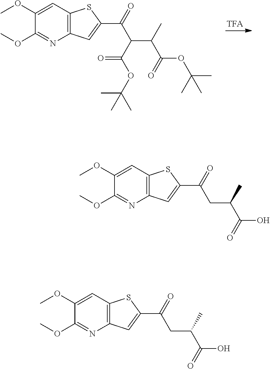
COC1=CC2=C(N=C1OC)C=C(C(C(C(C(OC(C)(C)C)=O)C)C(OC(C)(C)C)=O)=O)S2.COC1=CC2=C(N=C1OC)C=C(C(CC(C(O)=O)C)=O)S2.COC1=CC2=C(N=C1OC)C=C(C(CC(C(O)=O)C)=O)S2
